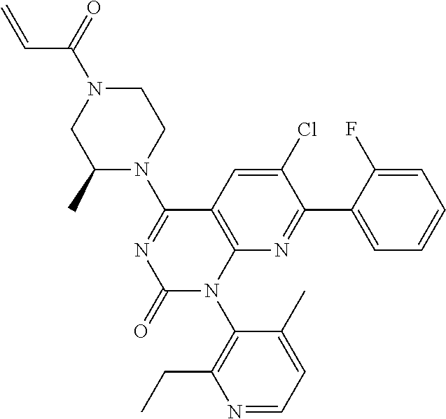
C12=C(C(N3CCN(C(C=C)=O)CC3C)=NC(=O)N1C1=C(CC)N=CC=C1C)C=C(Cl)C(C1=CC=CC=C1F)=N2
